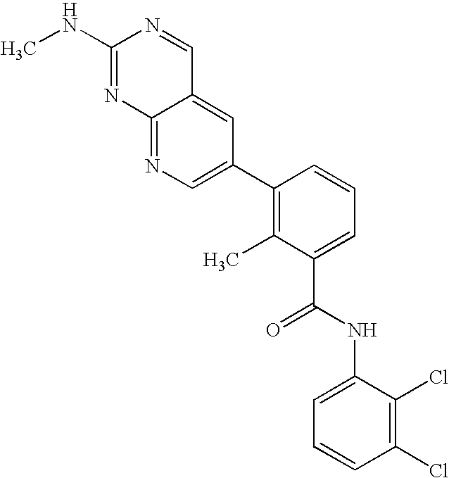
C12=CC(C3=C(C)C(C(NC4=CC=CC(Cl)=C4Cl)=O)=CC=C3)=CN=C1N=C(NC)N=C2
